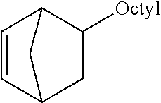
C1=CC2CC([Octyl])C1C2
